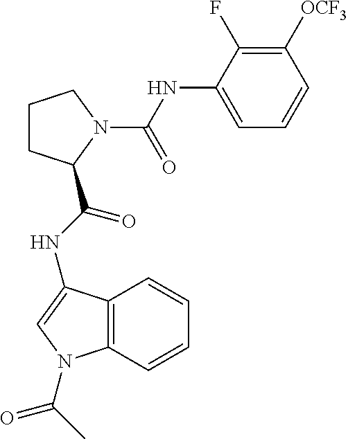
C1CC(C(NC2=CN(C(C)=O)C3=C2C=CC=C3)=O)N(C(NC2=CC=CC([OCF3])=C2F)=O)C1
